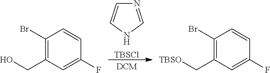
N1=CNC=C1.[TBSCl].C1(Br)=C(CO)C=C(F)C=C1.C1(Br)=C(C[TBSO])C=C(F)C=C1
